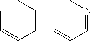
CC=CC=CC.CC=CC=NC
